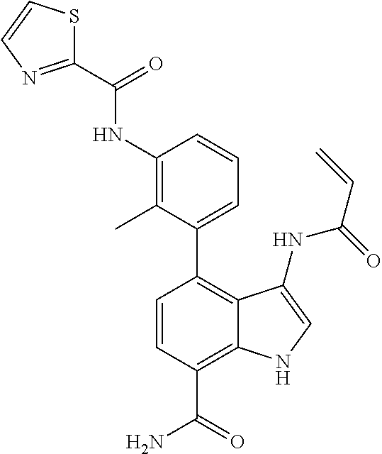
C1(NC(C2=NC=CS2)=O)=C(C)C(C2=C3C(=C(C(=O)N)C=C2)NC=C3NC(=O)C=C)=CC=C1
